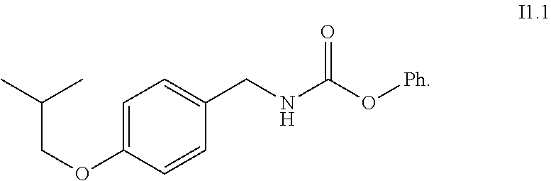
C1=C(OCC(C)C)C=CC(CNC(O[Ph])=O)=C1
